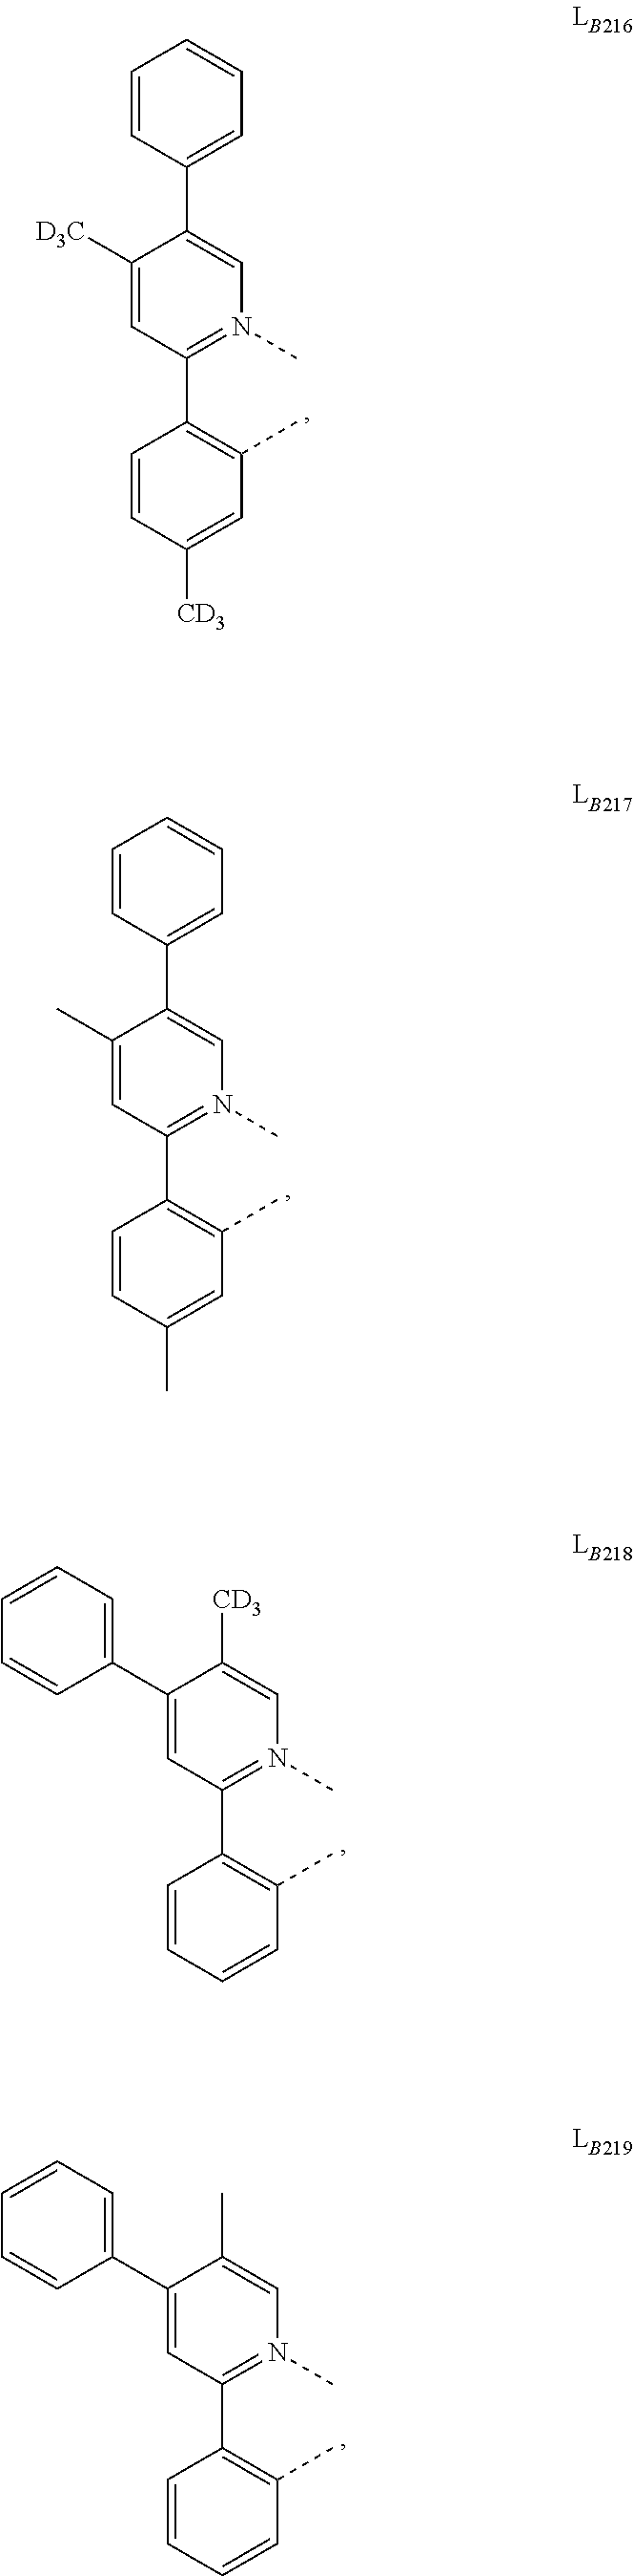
C1(C2=C(C)C=C([CD3])C=C2)=N(C)C=C(C2=CC=CC=C2)C([D3C])=C1.C1(C2=C(C)C=C(C)C=C2)=N(C)C=C(C2=CC=CC=C2)C(C)=C1.C1(C2=C(C)C=CC=C2)=N(C)C=C([CD3])C(C2=CC=CC=C2)=C1.C1(C2=C(C)C=CC=C2)=N(C)C=C(C)C(C2=CC=CC=C2)=C1
